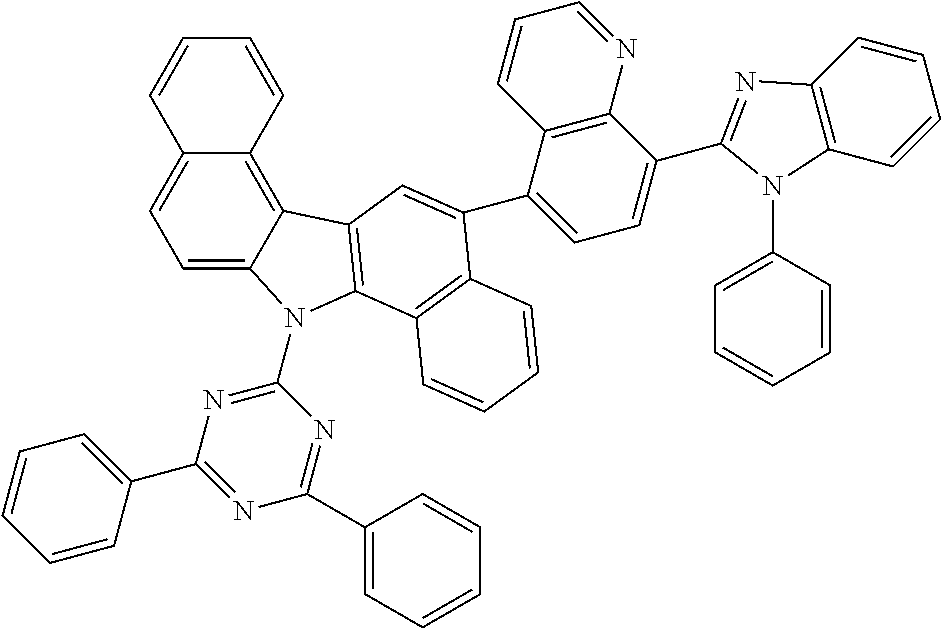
C1=C2C(=C3C(=C1)C=CC=C3)C1=C(N2C2=NC(C3=CC=CC=C3)=NC(C3=CC=CC=C3)=N2)C2=C(C(C3=CC=C(C4=NC5=C(N4C4=CC=CC=C4)C=CC=C5)C4=C3C=CC=N4)=C1)C=CC=C2
